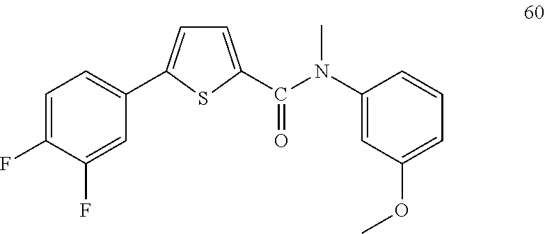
C1=C(F)C(F)=CC(C2=CC=C(C(N(C3=CC(OC)=CC=C3)C)=O)S2)=C1
